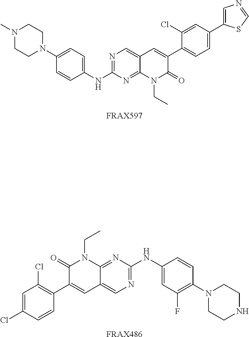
N1(C)CCN(C2=CC=C(NC3=NC=C4C(=N3)N(CC)C(=O)C(C3=CC=C(C5=CN=CS5)C=C3Cl)=C4)C=C2)CC1.[FRAX597].C1=C(Cl)C=CC(C2=CC3=CN=C(NC4=CC(F)=C(N5CCNCC5)C=C4)N=C3N(CC)C2=O)=C1Cl.[FRAX486]
